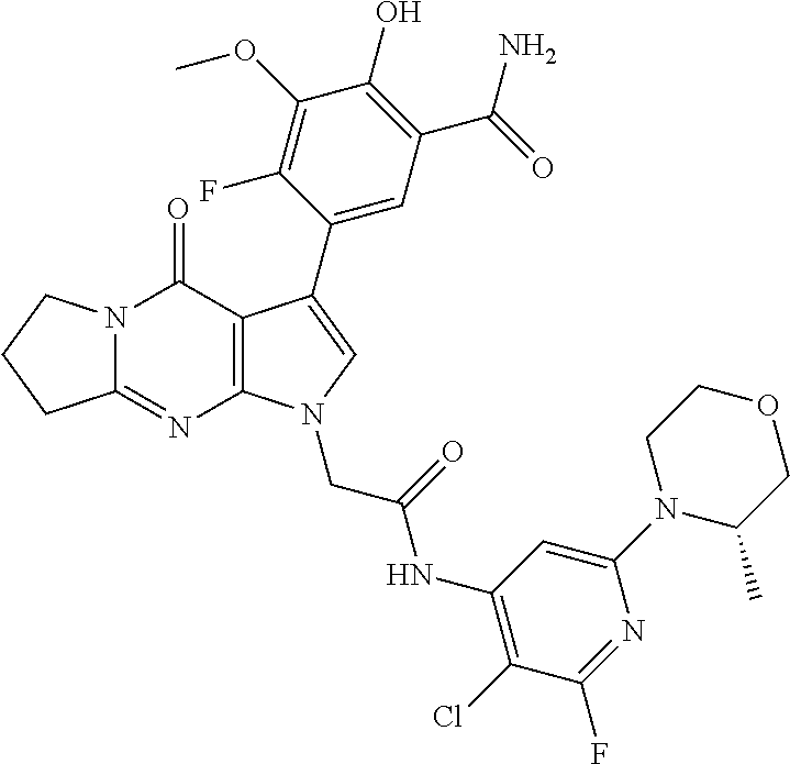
C12=NC3=C(C(=O)N1CCC2)C(C1=CC(C(N)=O)=C(O)C(OC)=C1F)=CN3CC(=O)NC1=C(Cl)C(F)=NC(N2C(C)COCC2)=C1
